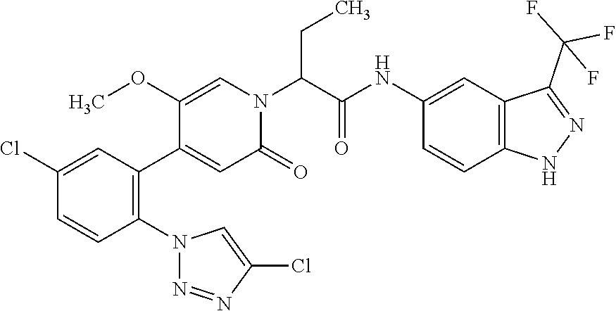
C1(Cl)=CC(C2=CC(=O)N(C(C(=O)NC3=CC4=C(C=C3)NN=C4C(F)(F)F)CC)C=C2OC)=C(N2C=C(Cl)N=N2)C=C1
